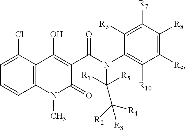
C12=C(C(Cl)=CC=C1)C(O)=C(C(=O)N(C1=C([R10])C([R9])=C([R8])C([R7])=C1[R6])C([R1])([R5])C([R2])([R4])[R3])C(=O)N2C
